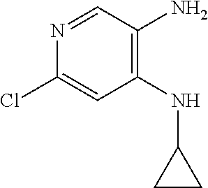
C1(NC2CC2)=C(N)C=NC(Cl)=C1
